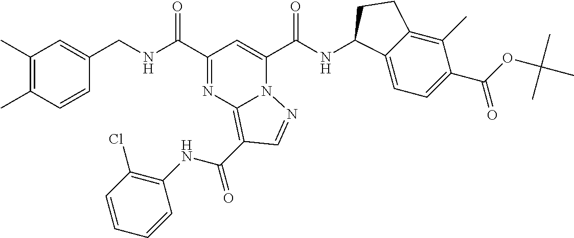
C1(C(NCC2=CC(C)=C(C)C=C2)=O)=NC2=C(C(NC3=C(Cl)C=CC=C3)=O)C=NN2C(C(NC2C3=CC=C(C(OC(C)(C)C)=O)C(C)=C3CC2)=O)=C1
